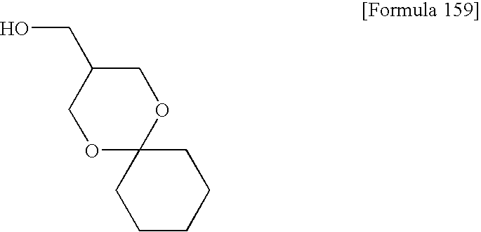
OCC1COC2(OC1)CCCCC2
